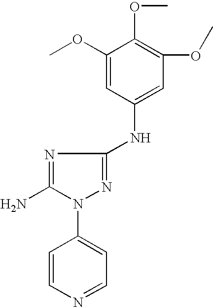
C1(OC)=CC(NC2=NN(C3=CC=NC=C3)C(N)=N2)=CC(OC)=C1OC
